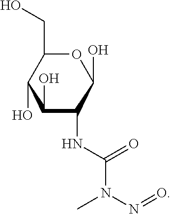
C1(O)C(NC(N(N=O)C)=O)C(O)OC(CO)C1O
